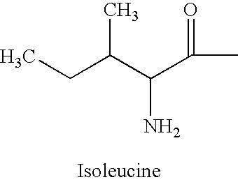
CCC(C(C(C)=O)N)C
